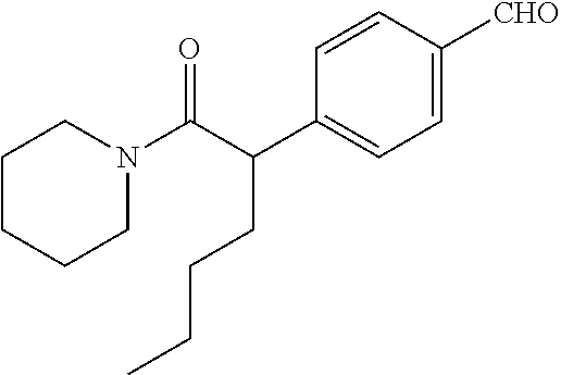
C1N(C(C(C2=CC=C([CHO])C=C2)CCCC)=O)CCCC1
